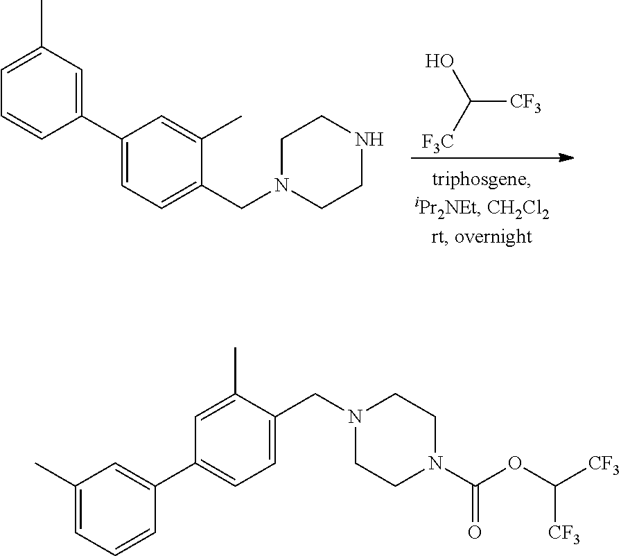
C1(C2=CC(C)=CC=C2)=CC=C(CN2CCNCC2)C(C)=C1.C([CF3])([F3C])O.C1=C(CN2CCN(C(OC([CF3])[CF3])=O)CC2)C(C)=CC(C2=CC(C)=CC=C2)=C1
